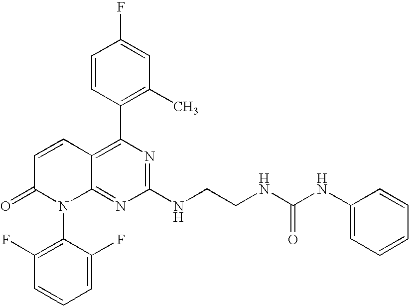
C12=C(C3=C(C)C=C(F)C=C3)N=C(NCCNC(NC3=CC=CC=C3)=O)N=C1N(C1=C(F)C=CC=C1F)C(=O)C=C2
